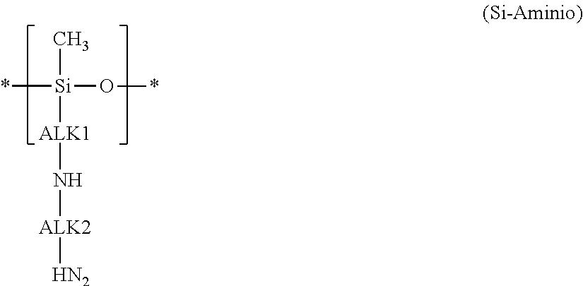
*[Si](C)(O*)[ALK1]N[ALK2][HN2]
